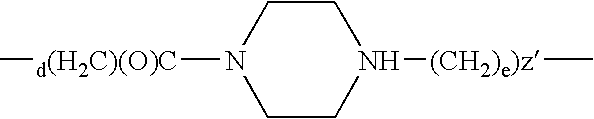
C1CN([(CH2)e)z]C)CCN1[d(H2C)(O)C]C
